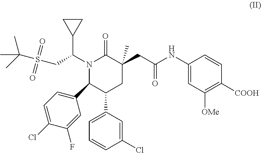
N1(C(CS(C(C)(C)C)(=O)=O)C2CC2)C(C2=CC=C(Cl)C(F)=C2)C(C2=CC=CC(Cl)=C2)CC(CC(NC2=CC([OMe])=C([COOH])C=C2)=O)(C)C1=O
